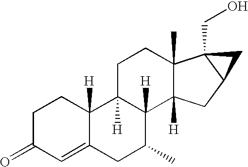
C1C(=O)C=C2C([H])(C1)C1([H])C([H])(C(C)C2)C2([H])C(C)(CC1)C1(CO)C(C2)C1
